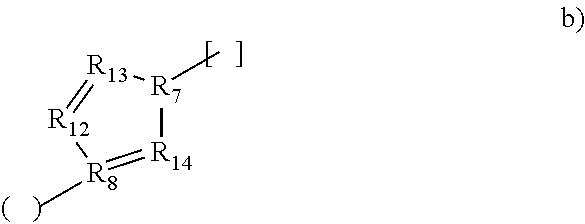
[R14]1=[R8](C)[R12]=[R13][R7]1C
